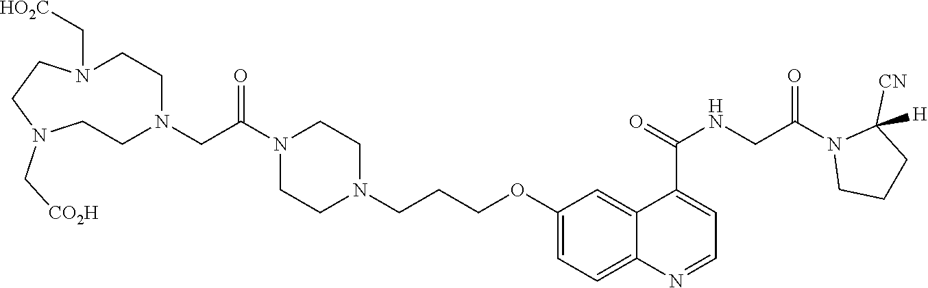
C(OC1=CC=C2C(=C1)C(C(=O)NCC(N1CCCC1([CN])[H])=O)=CC=N2)CCN1CCN(C(CN2CCN(C[CO2H])CCN(C[HO2C])CC2)=O)CC1
